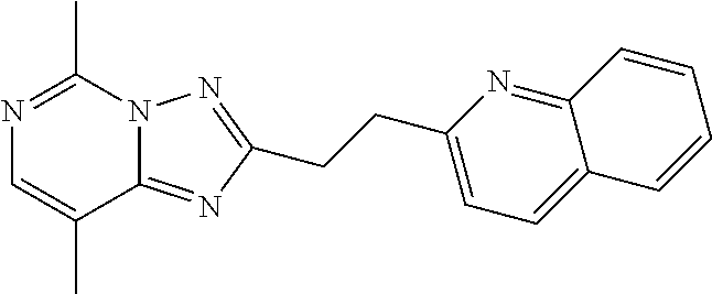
N1=C(C)N2C(=NC(CCC3=CC=C4C(=N3)C=CC=C4)=N2)C(C)=C1
